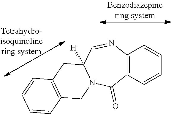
C12=C(C=CC=C1)C(=O)N1C([H])(C=N2)CC2=C(C1)C=CC=C2
